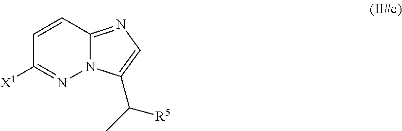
C1=CC2=NC=C(C([R5])C)N2N=C1[X1]
